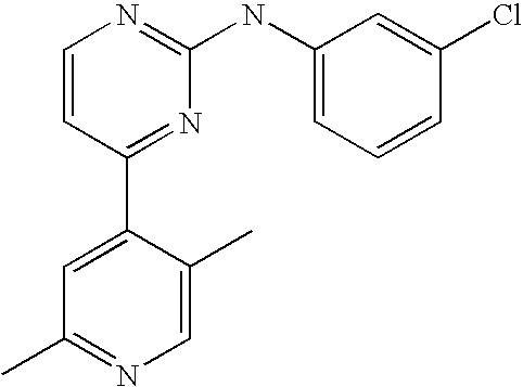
C1=CC(C2=CC(C)=NC=C2C)=NC(NC2=CC=CC(Cl)=C2)=N1
